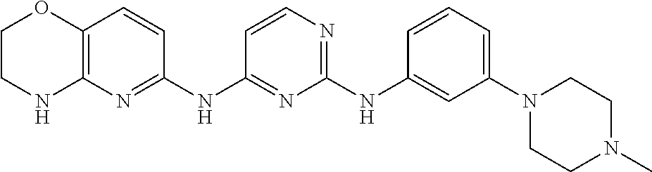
C1(NC2=CC(N3CCN(C)CC3)=CC=C2)=NC=CC(NC2=NC3=C(C=C2)OCCN3)=N1
